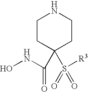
C1CC(C(=O)NO)(S([R3])(=O)=O)CCN1
